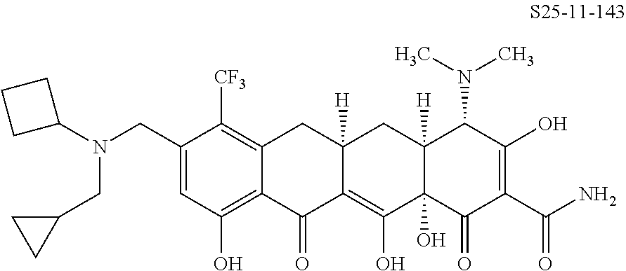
C1(CN(CC2CC2)C2CCC2)=CC(O)=C2C(=C1[CF3])CC1([H])C(=C(O)C3(O)C([H])(C1)C(N(C)C)C(O)=C(C(N)=O)C3=O)C2=O
